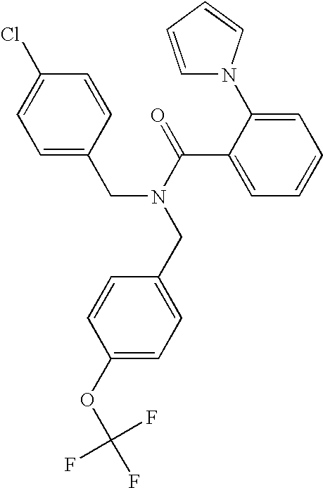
C1=C(CN(C(C2=CC=CC=C2N2C=CC=C2)=O)CC2=CC=C(OC(F)(F)F)C=C2)C=CC(Cl)=C1
